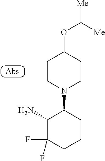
C1(N)C(F)(F)CCCC1N1CCC(OC([Me])[Me])CC1
